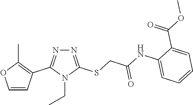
N1=C(SCC(NC2=CC=CC=C2C(OC)=O)=O)N(CC)C(C2=C(C)OC=C2)=N1
